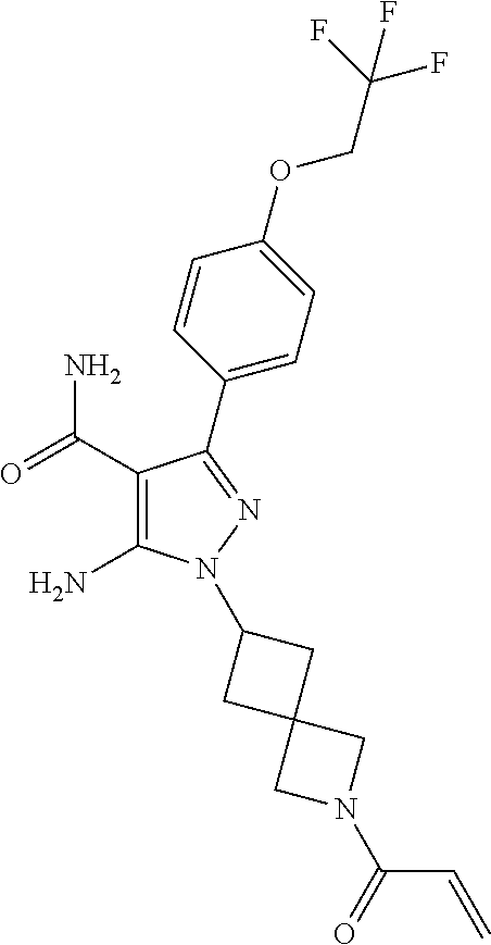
C1(C(=O)N)=C(N)N(C2CC3(C2)CN(C(=O)C=C)C3)N=C1C1=CC=C(OCC(F)(F)F)C=C1
